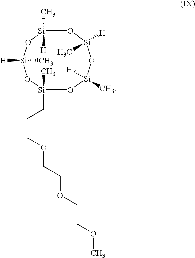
O1[Si](C)(CCCOCCOCCOC)O[Si](C)([H])O[Si](C)([H])O[Si]([H])(C)O[Si]1(C)[H]
